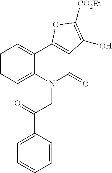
C1=CC=C2C(=C1)C1=C(C(=O)N2CC(=O)C2=CC=CC=C2)C(O)=C([CO2Et])O1
